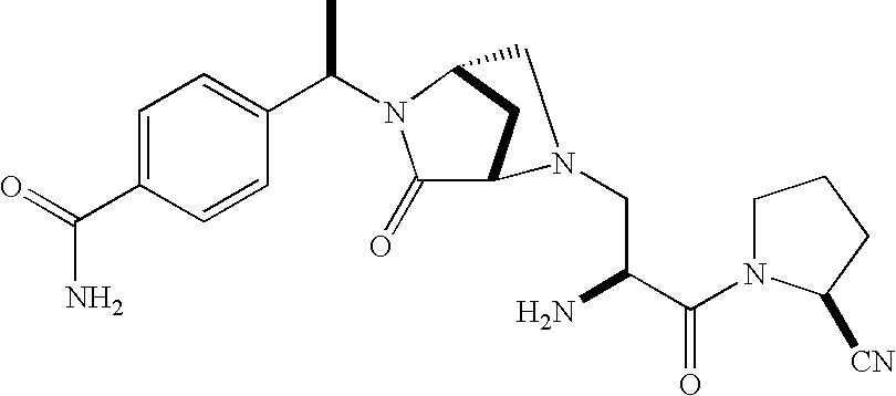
C1=C(C(=O)N)C=CC(C(N2C(=O)C3CC2CN3CC(C(N2CCCC2[CN])=O)N)C)=C1
